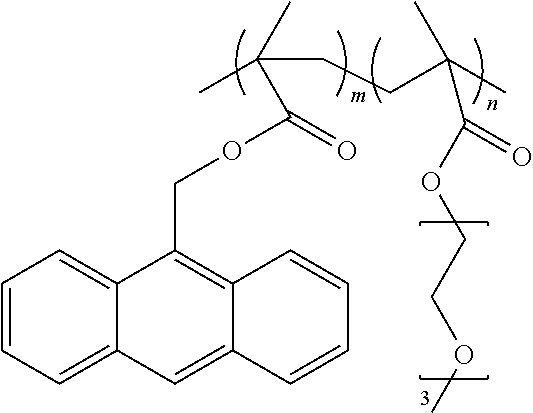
C1=CC=C2C(=C1)C(COC(=O)C(C)(CCC(C)(C)C(OCCOC)=O)C)=C1C(=C2)C=CC=C1
